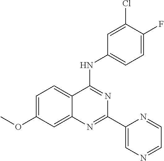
C12=CC(OC)=CC=C1C(NC1=CC=C(F)C(Cl)=C1)=NC(C1=CN=CC=N1)=N2
